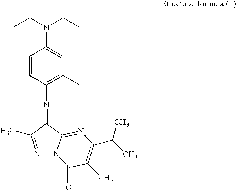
C1=CC(N=C2C3=NC(C(C)C)=C(C)C(=O)N3N=C2C)=C(C)C=C1N(CC)CC
